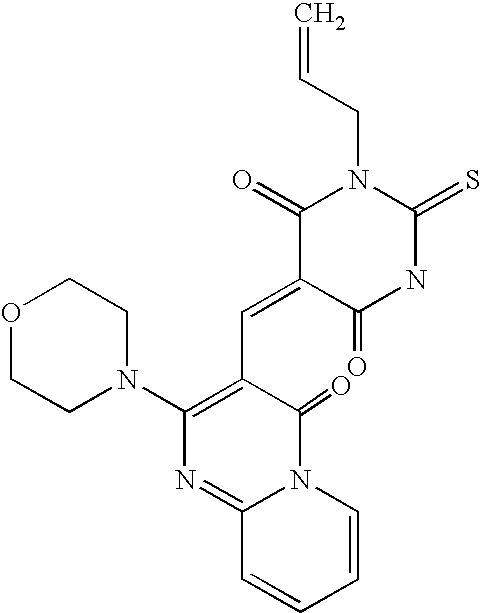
C=CCN1C(=O)C(=CC2=C(N3CCOCC3)N=C3N(C2=O)C=CC=C3)C(=O)NC1=S
